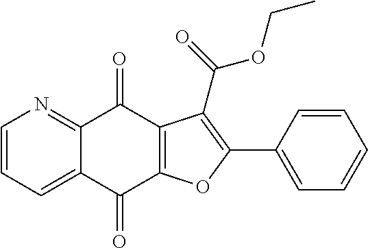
C1=CC=C2C(=N1)C(=O)C1=C(C2=O)OC(C2=CC=CC=C2)=C1C(=O)OCC
